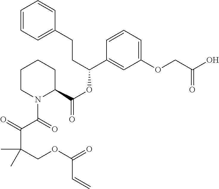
C1=CC=C(CCC(OC(=O)C2CCCCN2C(C(=O)C(COC(=O)C=C)(C)C)=O)C2=CC(OCC(O)=O)=CC=C2)C=C1
